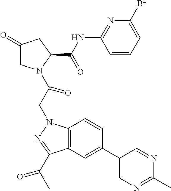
C1(=O)CN(C(CN2C3=C(C(C(C)=O)=N2)C=C(C2=CN=C(C)N=C2)C=C3)=O)C(C(NC2=NC(Br)=CC=C2)=O)C1
